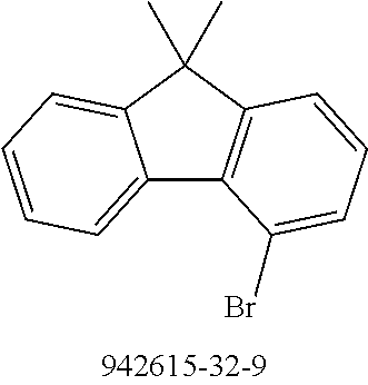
C12=CC=CC=C1C(C)(C)C1=C2C(Br)=CC=C1
